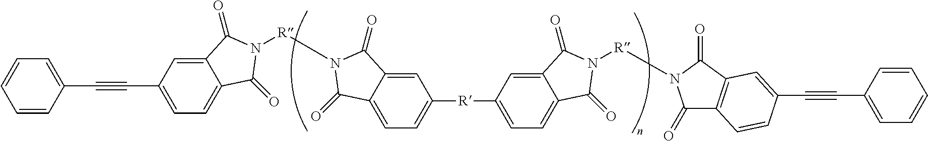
C1=CC(C#CC2=CC=C3C(=C2)C(=O)N([R]N2C(=O)C4=CC([R]C5=CC=C6C(=C5)C(=O)N([R]N5C(=O)C7=C(C5=O)C=C(C#CC5=CC=CC=C5)C=C7)C6=O)=CC=C4C2=O)C3=O)=CC=C1
